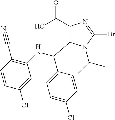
C1(C(O)=O)=C(C(NC2=C(C#N)C=CC(Cl)=C2)C2=CC=C(Cl)C=C2)N(C(C)C)C(Br)=N1
